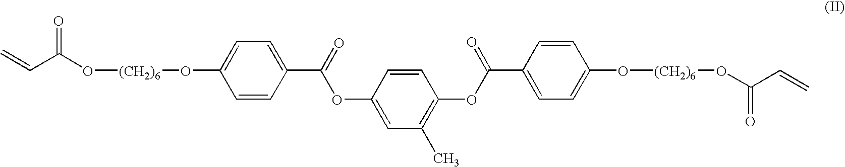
C=CC(O[(CH2)6]OC1=CC=C(C(=O)OC2=CC(C)=C(OC(=O)C3=CC=C(O[(CH2)6]OC(C=C)=O)C=C3)C=C2)C=C1)=O
